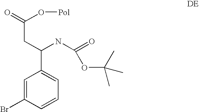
C1=C(Br)C=CC=C1C(NC(OC(C)(C)C)=O)CC(O[Pol])=O
